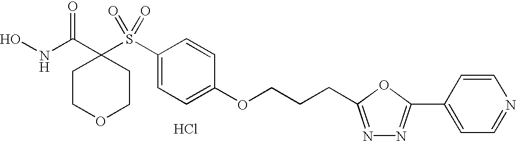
N(C(C1(S(C2=CC=C(OCCCC3=NN=C(C4=CC=NC=C4)O3)C=C2)(=O)=O)CCOCC1)=O)O.Cl
